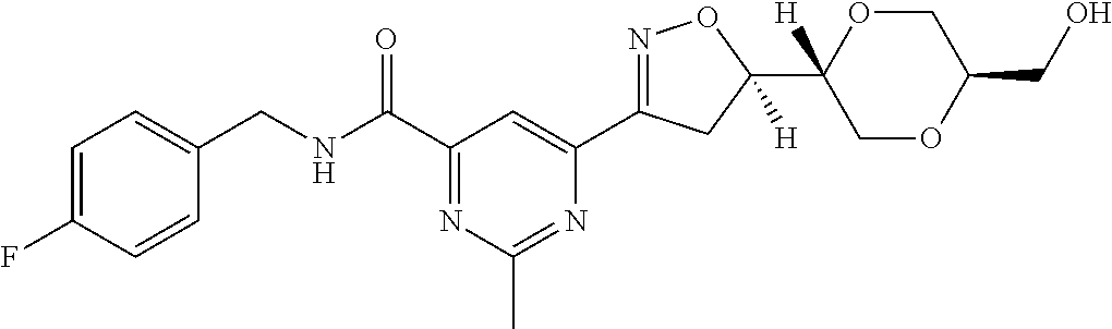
C1=CC(F)=CC=C1CNC(C1=NC(C)=NC(C2=NOC(C3([H])COC(CO)CO3)([H])C2)=C1)=O
